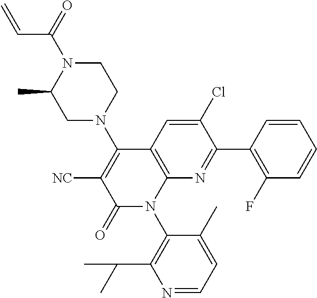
C=CC(N1C(C)CN(C2=C([NC])C(=O)N(C3=C(C(C)C)N=CC=C3C)C3=C2C=C(Cl)C(C2=C(F)C=CC=C2)=N3)CC1)=O
